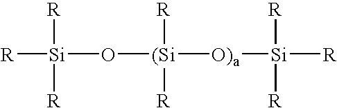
[R][Si]([R])(O[(Si]([R])([R])[O)a][Si]([R])([R])[R])[R]
